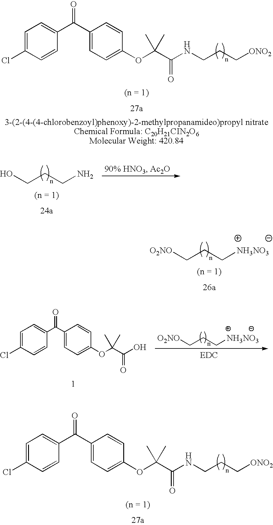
[O2NO]CCC[NH3NO3].C1=C(Cl)C=CC(C(C2=CC=C(OC(C(NCCC[ONO2])=O)(C)C)C=C2)=O)=C1.OCCCN.[O2NO]CCC[NH3NO3].C1=C(Cl)C=CC(C(=O)C2=CC=C(OC(C)(C)C(=O)O)C=C2)=C1.C1=C(Cl)C=CC(C(C2=CC=C(OC(C(NCCC[ONO2])=O)(C)C)C=C2)=O)=C1
